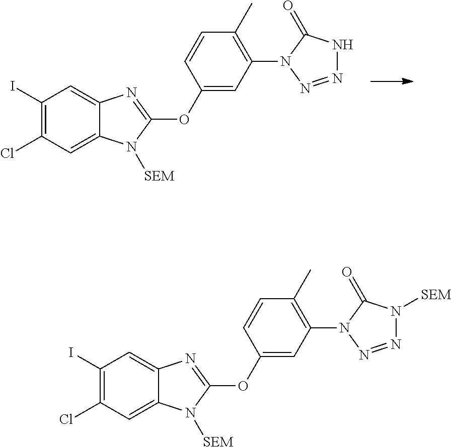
C1(I)=C(Cl)C=C2C(=C1)N=C(OC1=CC(N3N=NNC3=O)=C(C)C=C1)N2[SEM].C1(I)=C(Cl)C=C2C(=C1)N=C(OC1=CC(N3N=NN([SEM])C3=O)=C(C)C=C1)N2[SEM]
